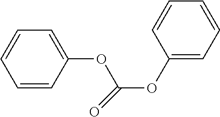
C1=CC=CC=C1OC(OC1=CC=CC=C1)=O
